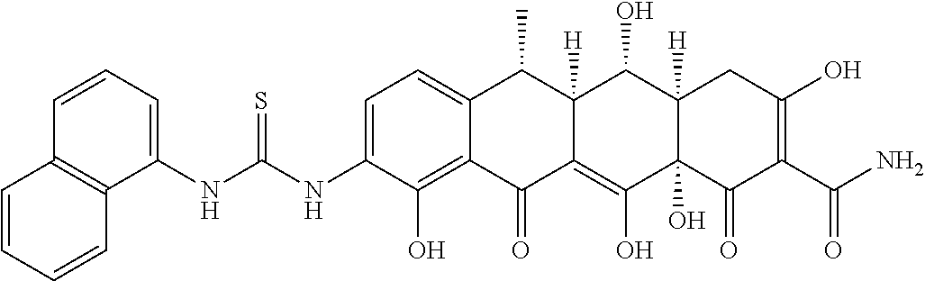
C1=C(NC(NC2=CC=CC3=C2C=CC=C3)=S)C(O)=C2C(=C1)C(C)C1([H])C(=C(O)C3(O)C([H])(C1O)CC(O)=C(C(N)=O)C3=O)C2=O
